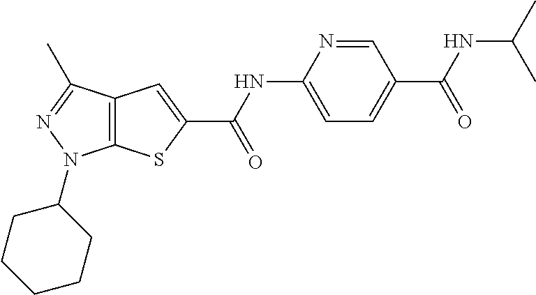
C12=C(C(C)=NN1C1CCCCC1)C=C(C(NC1=CC=C(C(=O)NC(C)C)C=N1)=O)S2
